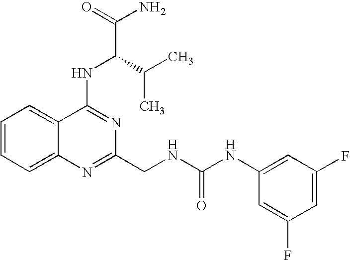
C1=CC=C2C(=C1)C(NC(C(N)=O)C(C)C)=NC(CNC(NC1=CC(F)=CC(F)=C1)=O)=N2
